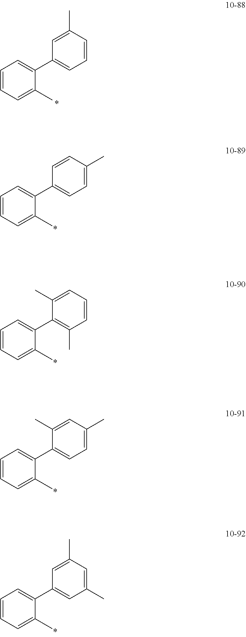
C1=CC=C(C)C(C2=CC=CC(C)=C2)=C1.C1=CC=C(C)C(C2=CC=C(C)C=C2)=C1.C1=CC=C(C)C(C2=C(C)C=CC=C2C)=C1.C1=CC=C(C)C(C2=CC=C(C)C=C2C)=C1.C1=CC=C(C)C(C2=CC(C)=CC(C)=C2)=C1
